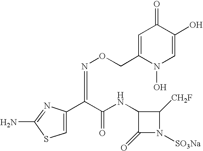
C1=C(CON=C(C(NC2C(=O)N([SO3Na])C2[CH2F])=O)C2=CSC(N)=N2)N(O)C=C(O)C1=O
